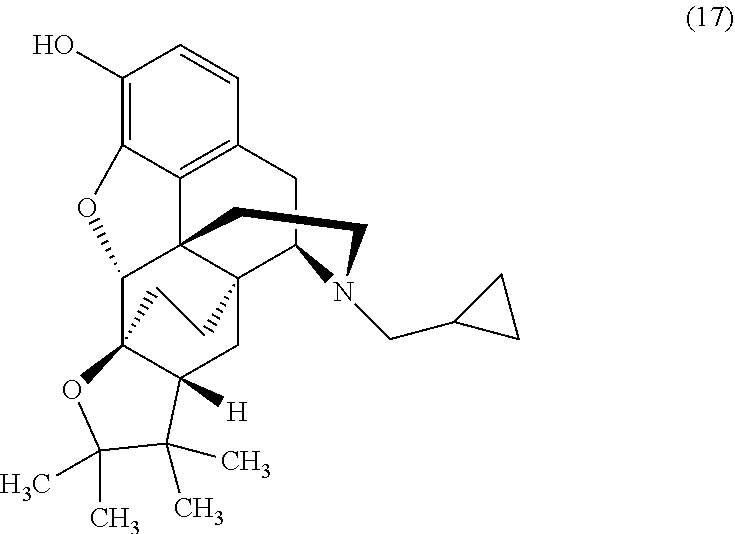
C1(O)=C2C3=C(C=C1)CC1C45C3(C(C3(C([H])(C4)C(C)(C)C(C)(C)O3)CC5)O2)CCN1CC1CC1
